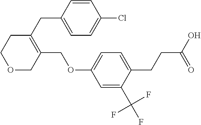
C1(COC2=CC=C(CCC(O)=O)C(C(F)(F)F)=C2)=C(CC2=CC=C(Cl)C=C2)CCOC1
